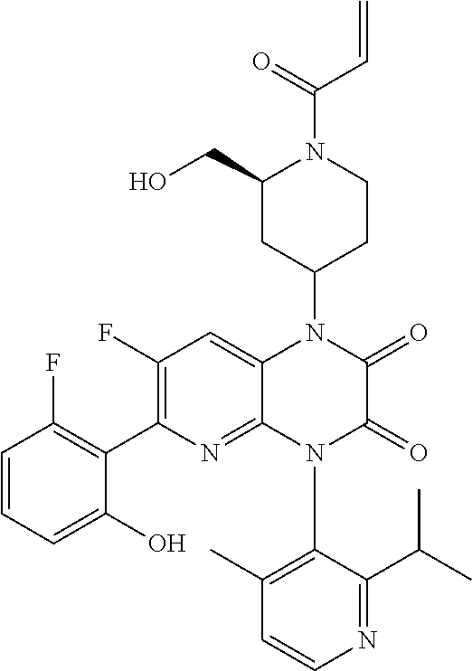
C1=CC=C(O)C(C2=C(F)C=C3C(=N2)N(C2=C(C)C=CN=C2C(C)C)C(=O)C(=O)N3C2CCN(C(=O)C=C)C(CO)C2)=C1F
